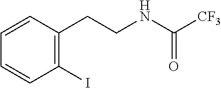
C1=CC(I)=C(CCNC([CF3])=O)C=C1
